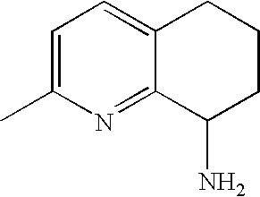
C1=C(C)N=C2C(=C1)CCCC2N
